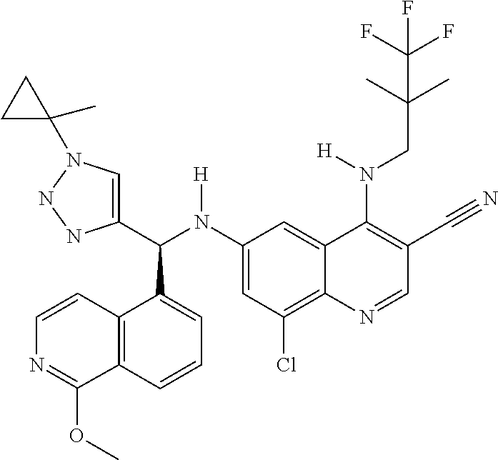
C1(N(C(C2=CN(C3(C)CC3)NN2)C2=CC=CC3=C2C=CN=C3OC)[H])=CC(Cl)=C2C(=C1)C(N(CC(C)(C)C(F)(F)F)[H])=C(C#N)C=N2
